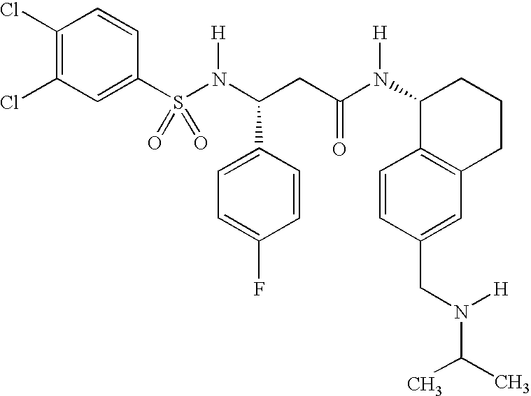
S(N(C(CC(N(C1C2=C(CCC1)C=C(CN(C(C)C)[H])C=C2)[H])=O)C1=CC=C(F)C=C1)[H])(=O)(=O)C1=CC(Cl)=C(Cl)C=C1
